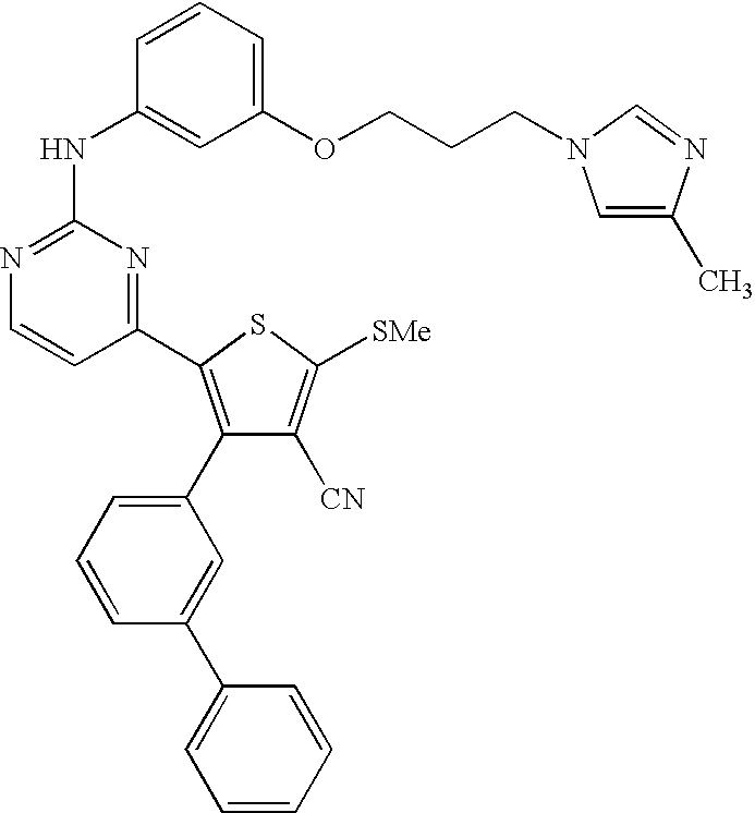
C1=CC(NC2=NC=CC(C3=C(C4=CC=CC(C5=CC=CC=C5)=C4)C([CN])=C([SMe])S3)=N2)=CC(OCCCN2C=C(C)N=C2)=C1
